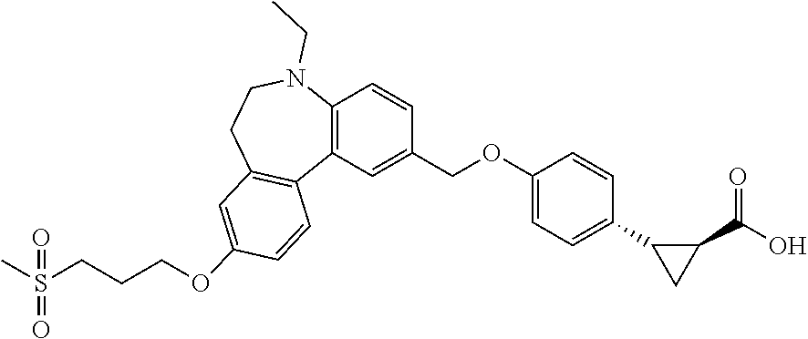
C12=C(C=C(COC3=CC=C(C4CC4C(O)=O)C=C3)C=C1)C1=C(CCN2CC)C=C(OCCCS(C)(=O)=O)C=C1
